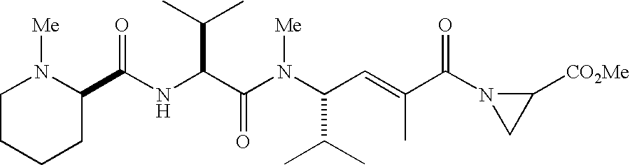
N(C(C(N(C(C(C)C)C=C(C(N1CC1[CO2Me])=O)C)[Me])=O)C(C)C)C(=O)C1N([Me])CCCC1
